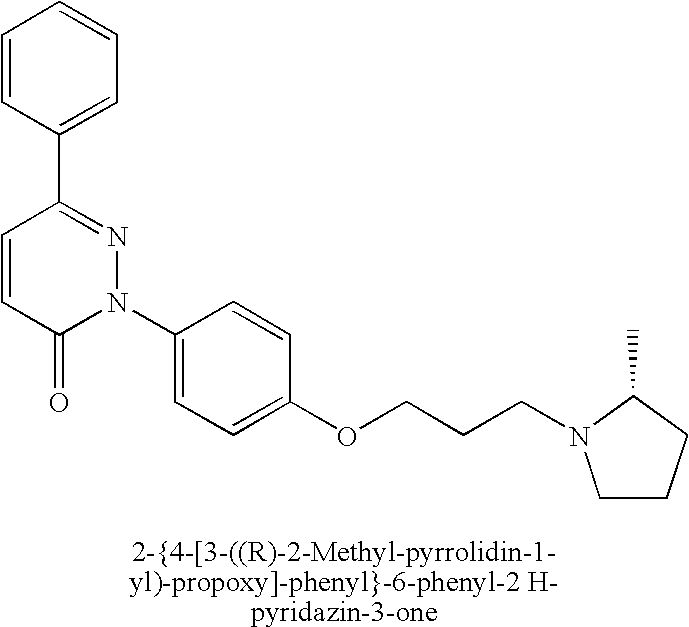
C1=CC(=O)N(C2=CC=C(OCCCN3CCCC3C)C=C2)N=C1C1=CC=CC=C1
